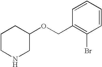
C1CNCC(OCC2=C(Br)C=CC=C2)C1
